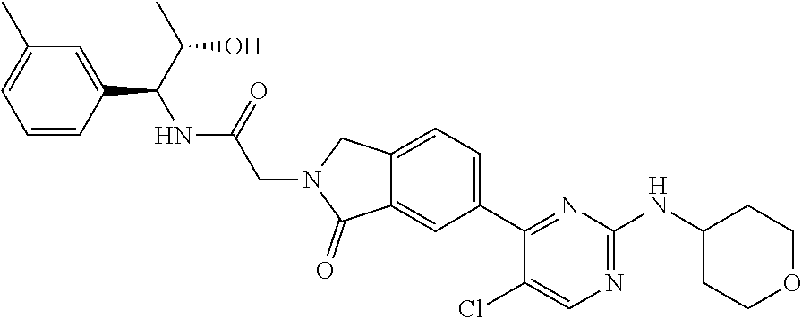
C1=C(C)C=C(C(C(C)O)NC(CN2C(=O)C3=CC(C4=NC(NC5CCOCC5)=NC=C4Cl)=CC=C3C2)=O)C=C1
